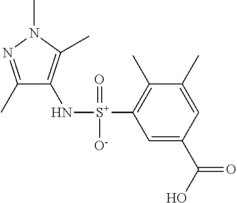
C1(C)=NN(C)C(C)=C1N[S+](C1=C(C)C(C)=CC(C(O)=O)=C1)(=O)[O-]
